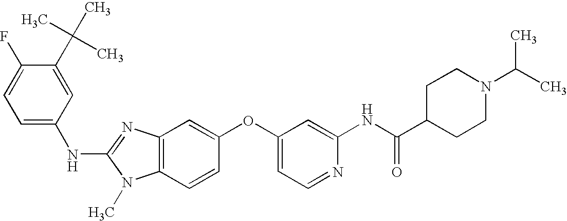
C1(C(C)(C)C)=CC(NC2=NC3=C(N2C)C=CC(OC2=CC=NC(NC(C4CCN(C(C)C)CC4)=O)=C2)=C3)=CC=C1F
